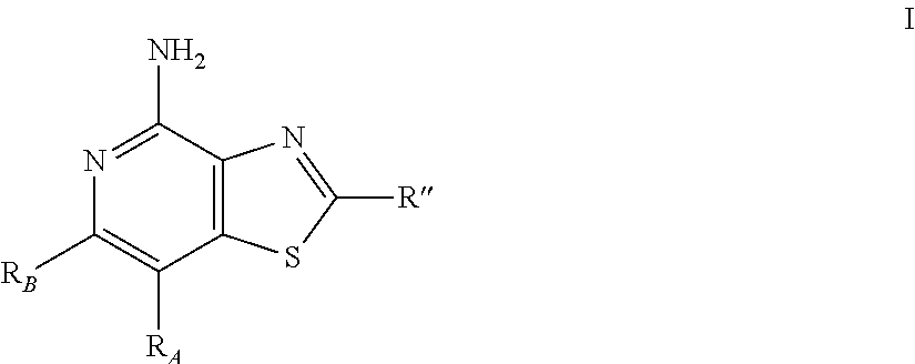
C1(N)=NC([RB])=C([RA])C2=C1N=C([R])S2
